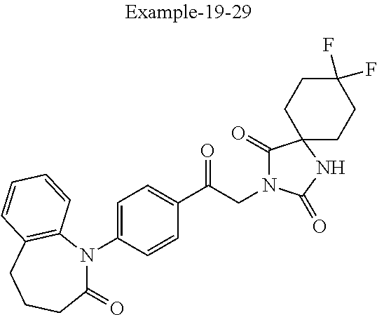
C1(C(CN2C(=O)C3(NC2=O)CCC(F)(F)CC3)=O)=CC=C(N2C(=O)CCCC3=C2C=CC=C3)C=C1
